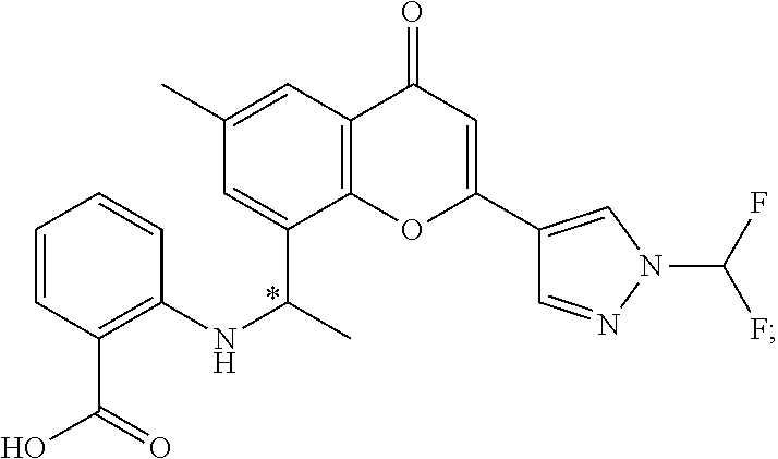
C1=CC(C(=O)O)=C(NC(C)C2=CC(C)=CC3=C2OC(C2=CN(C(F)F)N=C2)=CC3=O)C=C1
